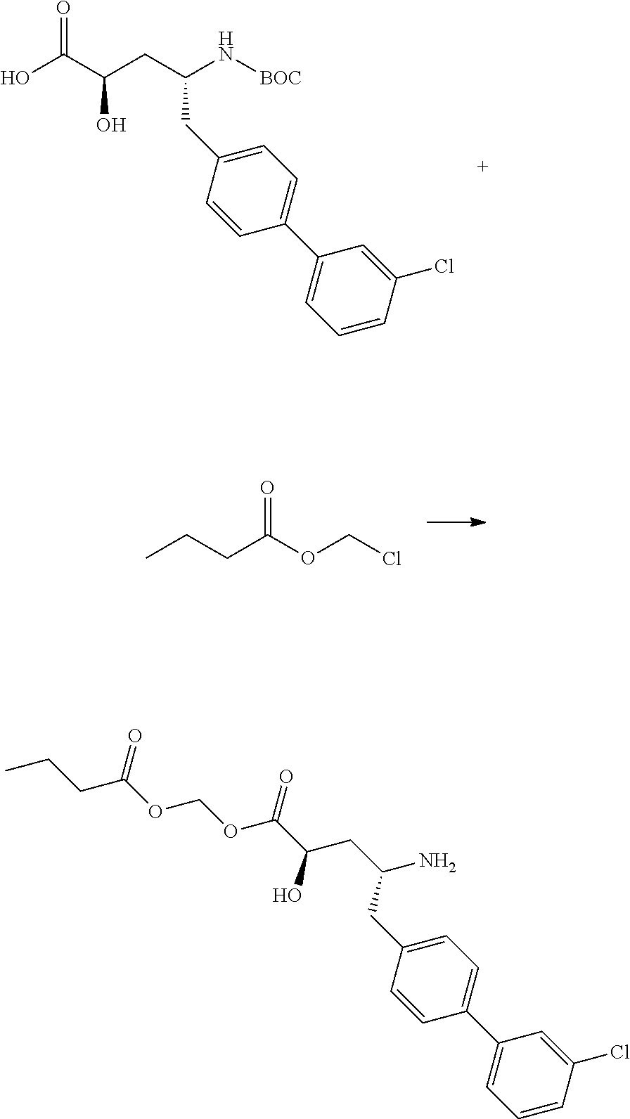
OC(C(CC(N[BOC])CC1=CC=C(C2=CC=CC(Cl)=C2)C=C1)O)=O.CCCC(OCCl)=O.C(C1=CC=C(C2=CC=CC(Cl)=C2)C=C1)C(CC(C(OCOC(CCC)=O)=O)O)N
